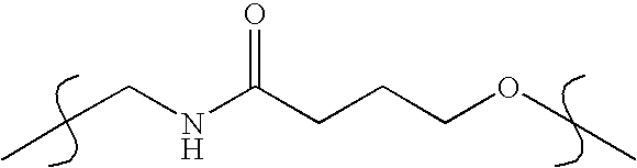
CCCNC(CCCOCC)=O
